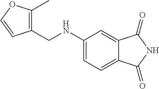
C1(CNC2=CC=C3C(=C2)C(=O)NC3=O)=C(C)OC=C1
